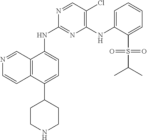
C12=C(C=NC=C1)C(NC1=NC(NC3=CC=CC=C3S(C(C)C)(=O)=O)=C(Cl)C=N1)=CC=C2C1CCNCC1
